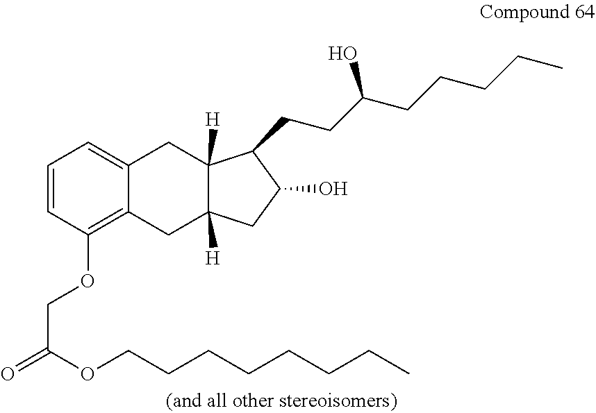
C1=CC(OCC(=O)OCCCCCCCC)=C2C(=C1)CC1([H])C([H])(C2)CC(O)C1CCC(CCCCC)O
